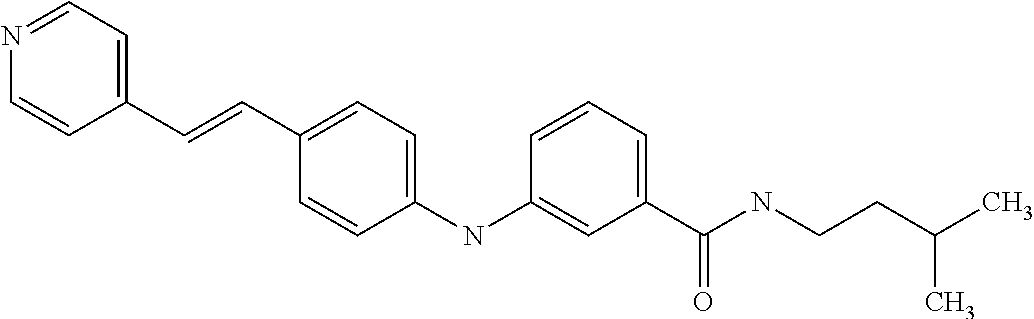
C1=CC(C=CC2=CC=C(NC3=CC(C(NCCC(C)C)=O)=CC=C3)C=C2)=CC=N1
